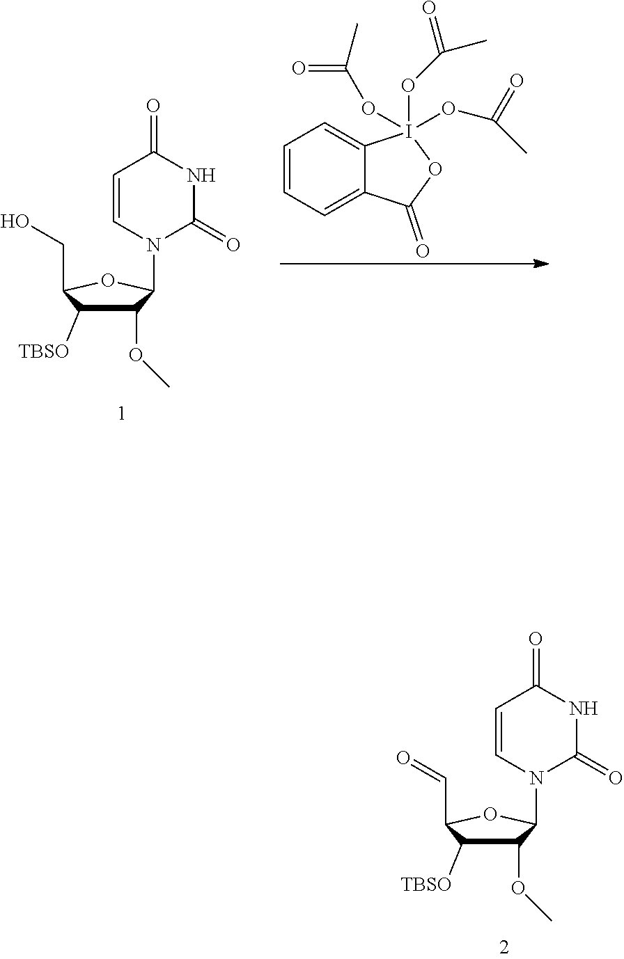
C1(OC)C([TBSO])C(C=O)OC1N1C(=O)NC(=O)C=C1.C1(OC)C([TBSO])C(CO)OC1N1C(=O)NC(=O)C=C1.C1=CC=C2C(=C1)I(OC(C)=O)(OC(C)=O)(OC(C)=O)OC2=O
